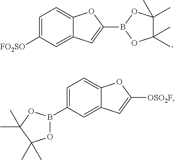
C1=C([FO2SO])C=C2C(=C1)OC(B1OC(C)(C)C(C)(C)O1)=C2.C1=C(B2OC(C)(C)C(C)(C)O2)C=C2C(=C1)OC([OSO2F])=C2
